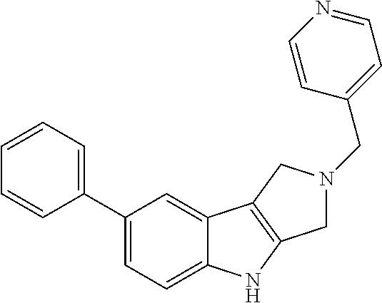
C1(C2=CC=CC=C2)=CC=C2C(=C1)C1=C(N2)CN(CC2=CC=NC=C2)C1
